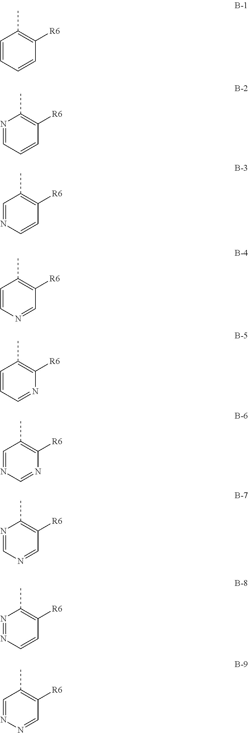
C1=CC=CC([R6])=C1C.N1=CC=CC([R6])=C1C.C1=NC=CC([R6])=C1C.C1=CN=CC([R6])=C1C.C1=CC=NC([R6])=C1C.C1=NC=NC([R6])=C1C.N1=CN=CC([R6])=C1C.N1=NC=CC([R6])=C1C.C1=NN=CC([R6])=C1C
